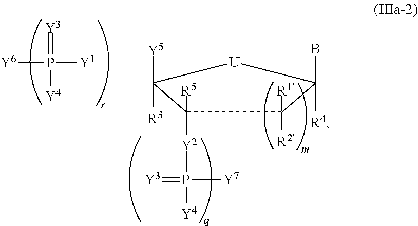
C1([Y2]P([Y4])(=[Y3])[Y7])([R5])C([R3])([Y5])[U]C([R4])(B)C1([R2])[R1].[Y6]P([Y1])(=[Y3])[Y4]
